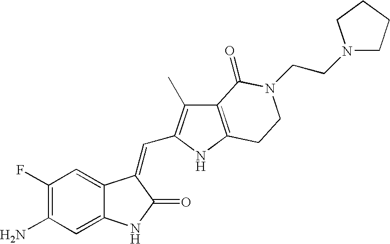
C1(N)=C(F)C=C2C(=C1)NC(=O)C2=CC1=C(C)C2=C(N1)CCN(CCN1CCCC1)C2=O
